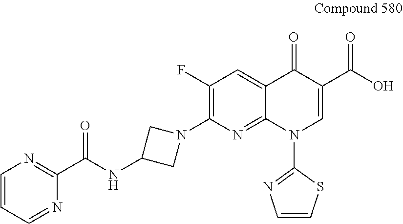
C1(F)=C(N2CC(NC(C3=NC=CC=N3)=O)C2)N=C2C(=C1)C(=O)C(C(O)=O)=CN2C1=NC=CS1
